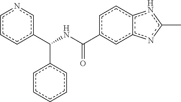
c1c(C(NC(=O)c2cc3c(cc2)nc(C)n3)c2ccccc2)cncc1
